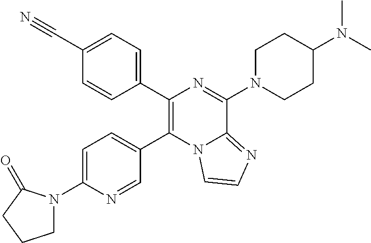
C1(C#N)=CC=C(C2=C(C3=CC=C(N4CCCC4=O)N=C3)N3C(=NC=C3)C(N3CCC(N(C)C)CC3)=N2)C=C1
